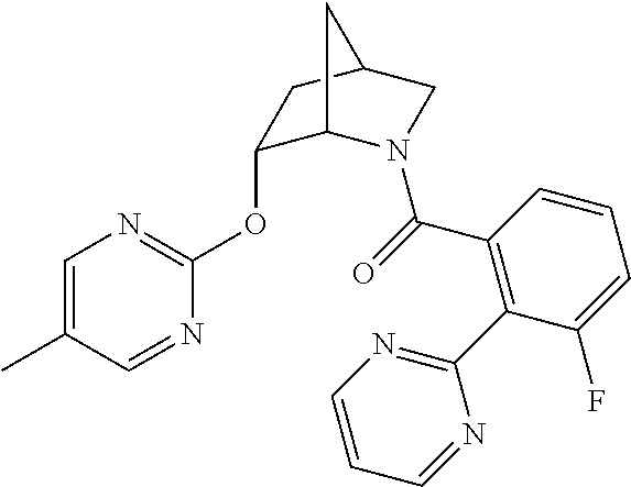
C1=C(C)C=NC(OC2C3N(C(=O)C4=C(C5=NC=CC=N5)C(F)=CC=C4)CC(C2)C3)=N1
